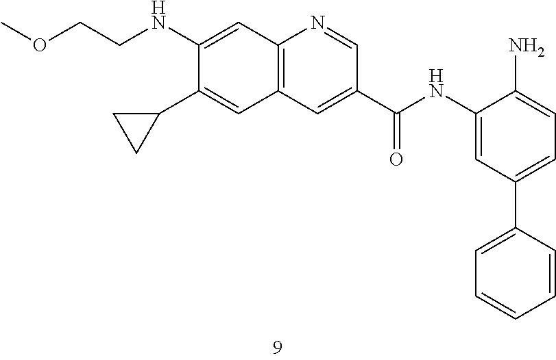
C1(NCCOC)=CC2=C(C=C1C1CC1)C=C(C(=O)NC1=CC(C3=CC=CC=C3)=CC=C1N)C=N2
